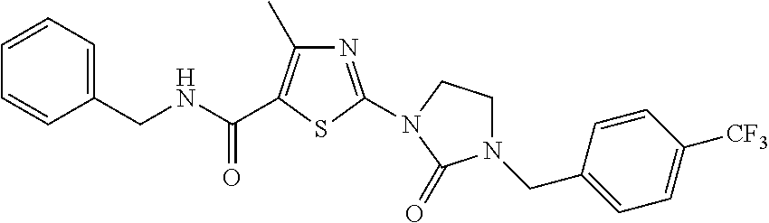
C1=CC(CN2CCN(C3=NC(C)=C(C(NCC4=CC=CC=C4)=O)S3)C2=O)=CC=C1[CF3]
